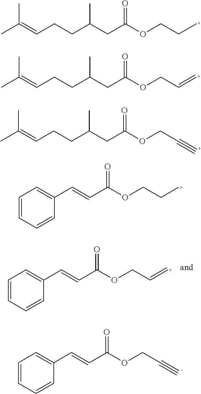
CC(=CCCC(CC(OCCC)=O)C)C.CC(=CCCC(CC(OCC=C)=O)C)C.CC(=CCCC(CC(OCC#C)=O)C)C.C1(C=CC(OCCC)=O)=CC=CC=C1.C1(C=CC(OCC=C)=O)=CC=CC=C1.C1(C=CC(OCC#C)=O)=CC=CC=C1
